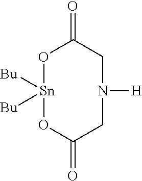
O1[Sn]([Bu])([Bu])OC(=O)CN([H])CC1=O
